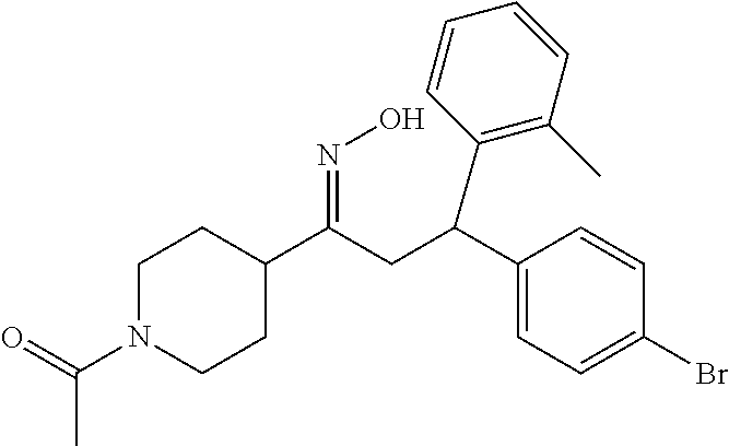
C1N(C(=O)C)CCC(C(CC(C2=C(C)C=CC=C2)C2=CC=C(Br)C=C2)=NO)C1
